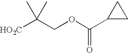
[HO2C]C(COC(C1CC1)=O)(C)C
